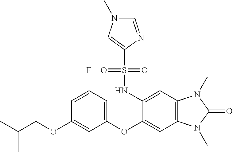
CC(COC1=CC(OC2=CC3=C(C=C2NS(C2=CN(C)C=N2)(=O)=O)N(C)C(=O)N3C)=CC(F)=C1)C
